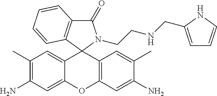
C1(C)=C(N)C=C2C(=C1)C1(C3=C(O2)C=C(N)C(C)=C3)N(CCNCC2=CC=CN2)C(=O)C2=C1C=CC=C2
